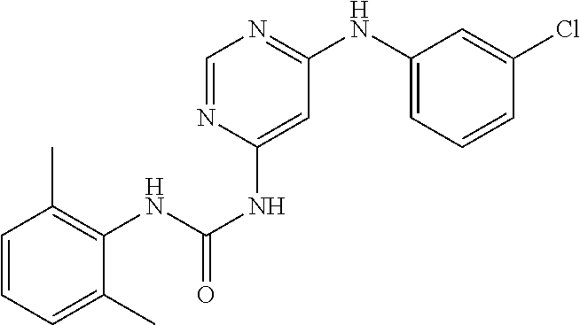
C1=CC=C(C)C(NC(=O)NC2=CC(NC3=CC=CC(Cl)=C3)=NC=N2)=C1C
